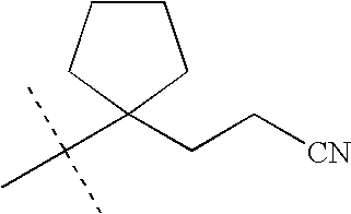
C1CCC(C(C)(C)C)(CC[CN])C1
